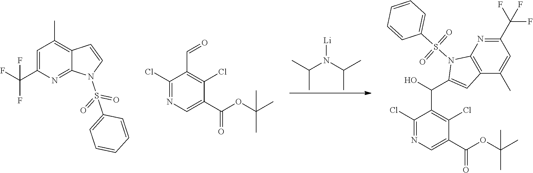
C(N(C(C)C)[Li])(C)C.C1(Cl)=NC=C(C(OC(C)(C)C)=O)C(Cl)=C1C(C1=CC2=C(N1S(C1=CC=CC=C1)(=O)=O)N=C(C(F)(F)F)C=C2C)O.C1(Cl)=NC=C(C(OC(C)(C)C)=O)C(Cl)=C1C=O.C1=C(C(F)(F)F)N=C2C(=C1C)C=CN2S(=O)(=O)C1=CC=CC=C1
